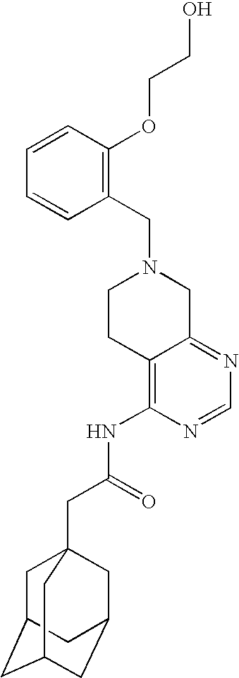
C1(CN2CCC3=C(NC(CC45CC6CC(CC(C4)C6)C5)=O)N=CN=C3C2)=C(OCCO)C=CC=C1
